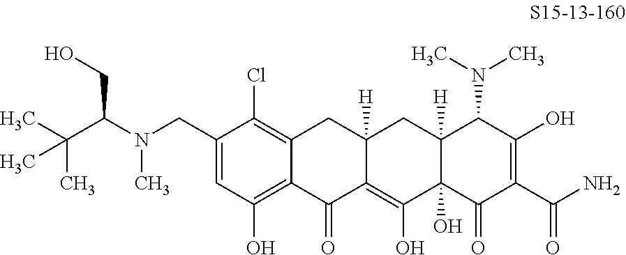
C1(CN(C)C(C(C)(C)C)CO)=CC(O)=C2C(=C1Cl)CC1([H])C(=C(O)C3(O)C([H])(C1)C(N(C)C)C(O)=C(C(N)=O)C3=O)C2=O
